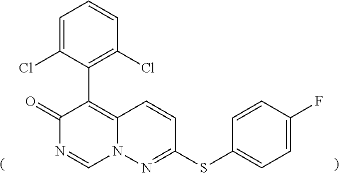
C1=C(Cl)C(C2=C3N(C=NC2=O)N=C(SC2=CC=C(F)C=C2)C=C3)=C(Cl)C=C1
